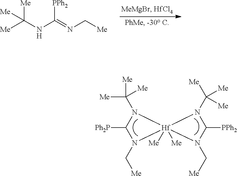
[Me]C(NC(=NC[Me])[PPh2])([Me])[Me].[Me]C(N1C([Ph2P])N(C[Me])[Hf]12([Me])([Me])N(C([Me])([Me])[Me])C([PPh2])N2C[Me])([Me])[Me]
